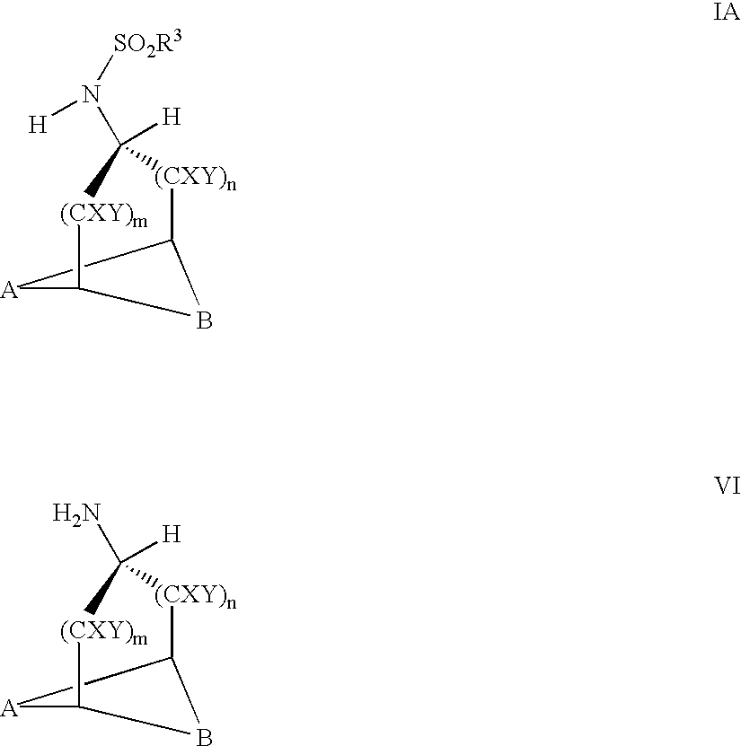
C12[(CXY)n]C(N([H])[SO2R3])([H])[(CXY)m]C([A]1)B2.C12[(CXY)n]C(N)([H])[(CXY)m]C([A]1)B2
